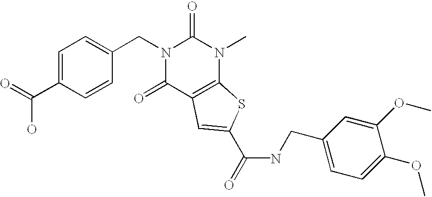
N1(CC2=CC=C(C(O)=O)C=C2)C(=O)C2=C(N(C)C1=O)SC(C(NCC1=CC=C(OC)C(OC)=C1)=O)=C2
